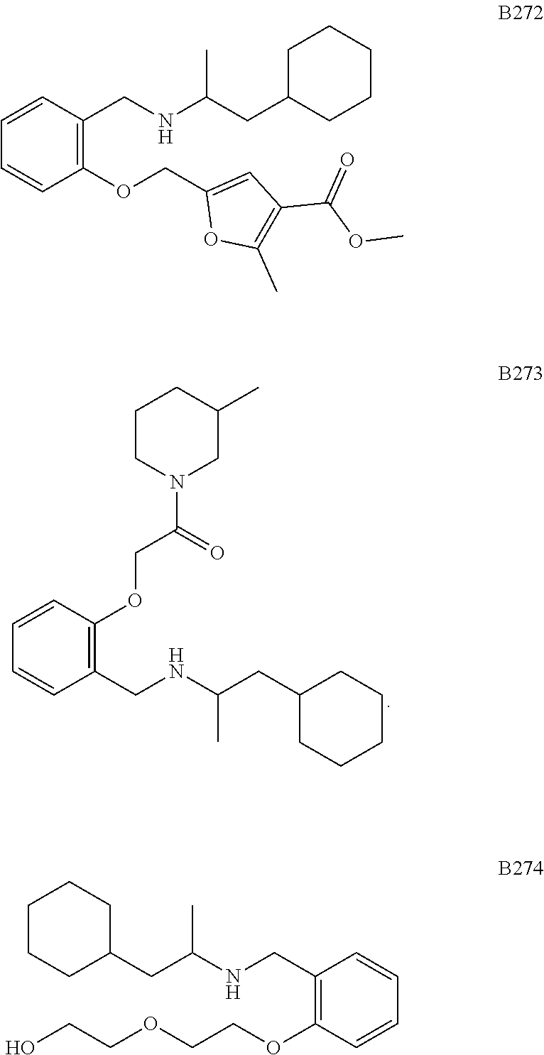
C1CC(CC(NCC2=C(OCC(N3CC(C)CCC3)=O)C=CC=C2)C)CCC1.C1C(CC(NCC2=C(OCC3=CC(C(OC)=O)=C(C)O3)C=CC=C2)C)CCCC1.C1CCC(CC(NCC2=C(OCCOCCO)C=CC=C2)C)CC1
